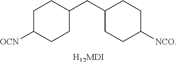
C1C([OCN])CCC(CC2CCC([NCO])CC2)C1.[H12MDI]
